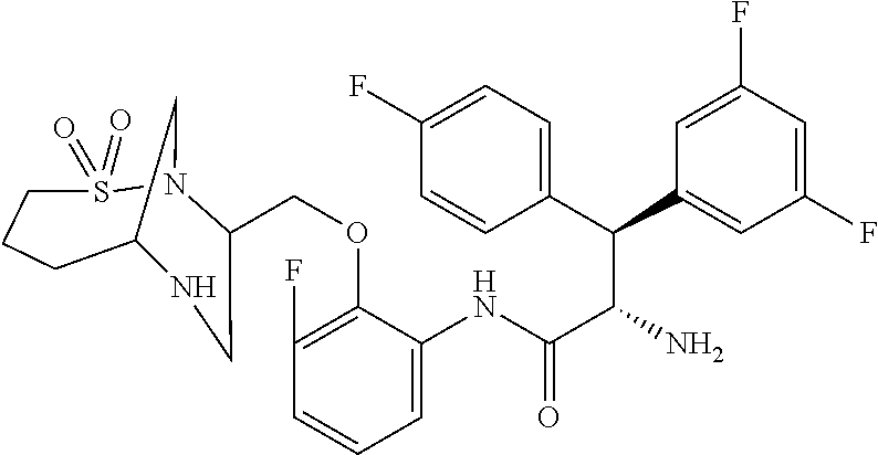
C(OC1=C(F)C=CC=C1NC(C(C(C1=CC=C(F)C=C1)C1=CC(F)=CC(F)=C1)N)=O)C1N2S(=O)(=O)CCCC(C2)NC1
